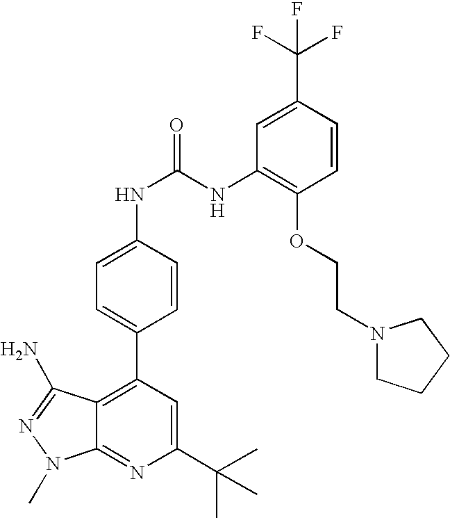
C1(C(C)(C)C)=CC(C2=CC=C(NC(=O)NC3=C(OCCN4CCCC4)C=CC(C(F)(F)F)=C3)C=C2)=C2C(=N1)N(C)N=C2N
